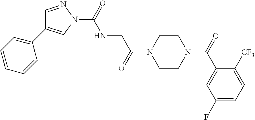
O=C(N1CCN(C(=O)CNC(N2N=CC(C3=CC=CC=C3)=C2)=O)CC1)C1=CC(F)=CC=C1[CF3]
